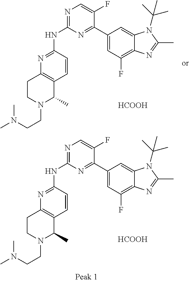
N1=C(NC2=NC=C(F)C(C3=CC(F)=C4C(=C3)N(C(C)(C)C)C(C)=N4)=N2)C=CC2=C1CCN(CCN(C)C)C2C.[HCOOH].N1=C(NC2=NC=C(F)C(C3=CC(F)=C4C(=C3)N(C(C)(C)C)C(C)=N4)=N2)C=CC2=C1CCN(CCN(C)C)C2C.[HCOOH]
